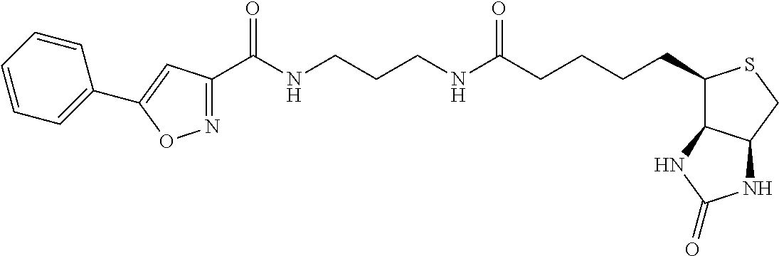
C1(C(NCCCNC(CCCCC2C3C(CS2)NC(=O)N3)=O)=O)=NOC(C2=CC=CC=C2)=C1
